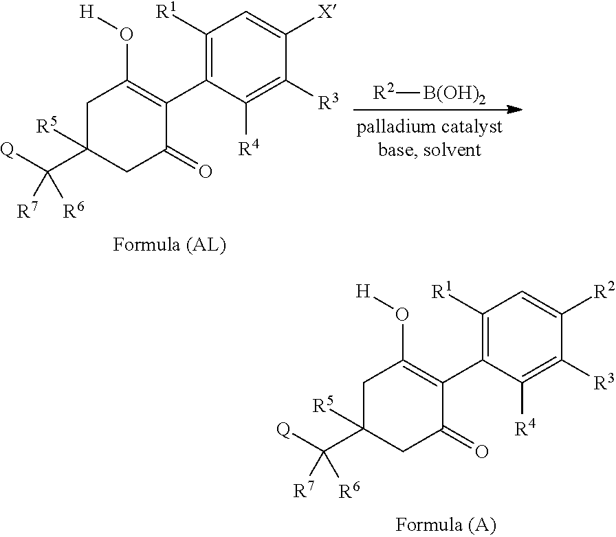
C1([R1])=C(C2=C(O[H])CC(C([Q])([R6])[R7])([R5])CC2=O)C([R4])=C([R3])C([X])=C1.[R2][B(OH)2].C1([R1])=C(C2=C(O[H])CC(C([Q])([R6])[R7])([R5])CC2=O)C([R4])=C([R3])C([R2])=C1
